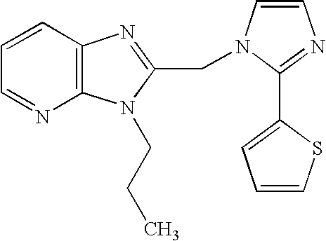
C1=CC2=C(N=C1)N(CCC)C(CN1C=CN=C1C1=CC=CS1)=N2
